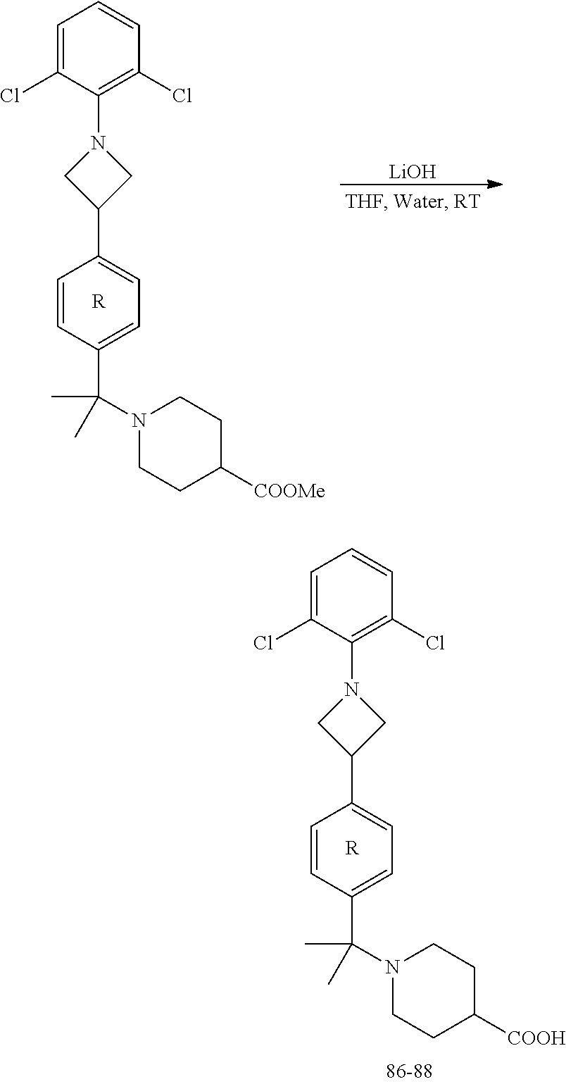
C1=CC(C(N2CCC([COOH])CC2)(C)C)=CC=C1C1CN(C2=C(Cl)C=CC=C2Cl)C1.[R].C1=CC(C(N2CCC([COOMe])CC2)(C)C)=CC=C1C1CN(C2=C(Cl)C=CC=C2Cl)C1.[R].[LiOH]
